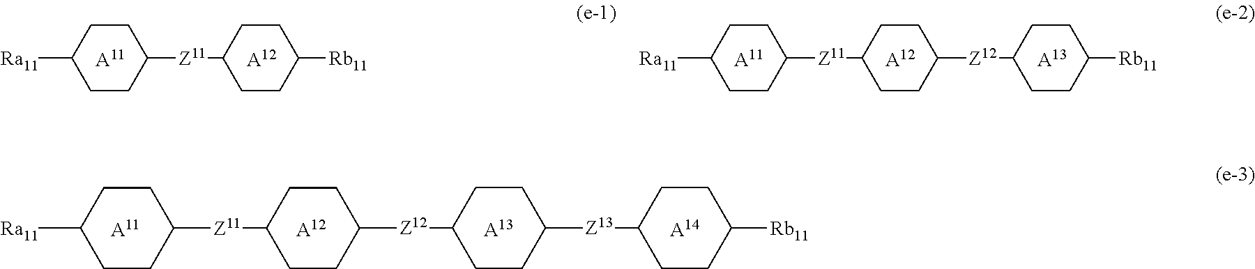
[A11].[Ra11]C1CCC([Z11]C2CCC([Rb11])CC2)CC1.[A12].[A11].[A12].[Ra11]C1CCC([Z11]C2CCC([Z12]C3CCC([Rb11])CC3)CC2)CC1.[A13].[A11].[A12].[Ra11]C1CCC([Z11]C2CCC([Z12]C3CCC([Z13]C4CCC([Rb11])CC4)CC3)CC2)CC1.[A13].[A14]
